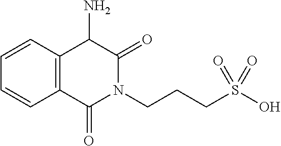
C1=CC2=C(C=C1)C(N)C(=O)N(CCCS(O)(=O)=O)C2=O
